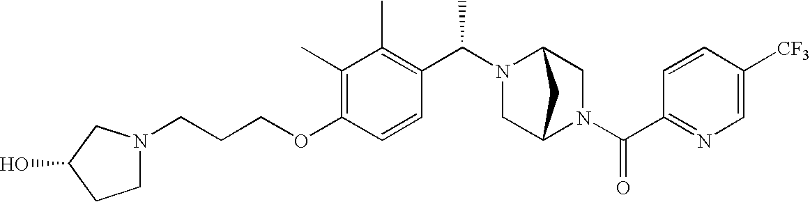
C(OC1=C(C)C(C)=C(C(N2C3CN(C(C4=NC=C([CF3])C=C4)=O)C(C2)C3)C)C=C1)CCN1CCC(O)C1
